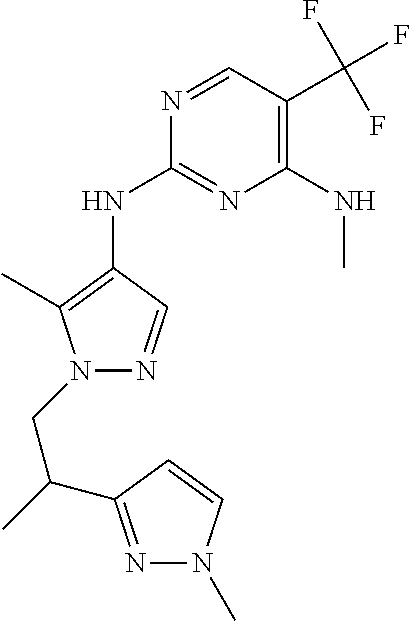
C1(NC2=C(C)N(CC(C)C3=NN(C)C=C3)N=C2)=NC(NC)=C(C(F)(F)F)C=N1
